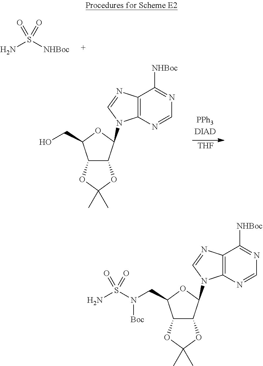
C12C(C(N3C4=C(C([NHBoc])=NC=N4)N=C3)OC1CN(S(N)(=O)=O)[Boc])OC(C)(C)O2.[NHBoc]S(N)(=O)=O.[THF].C12C(C(N3C4=C(C([NHBoc])=NC=N4)N=C3)OC1CO)OC(C)(C)O2
